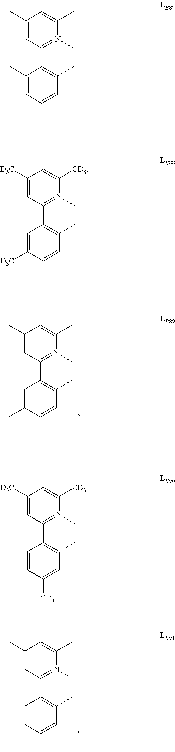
C1(C)=CC(C2=C(C)C=CC=C2C)=N(C)C(C)=C1.C1([D3C])=CC(C2=C(C)C=CC([D3C])=C2)=N(C)C([CD3])=C1.C1(C)=CC(C2=C(C)C=CC(C)=C2)=N(C)C(C)=C1.C1([D3C])=CC(C2=C(C)C=C([CD3])C=C2)=N(C)C([CD3])=C1.C1(C)=CC(C2=C(C)C=C(C)C=C2)=N(C)C(C)=C1
